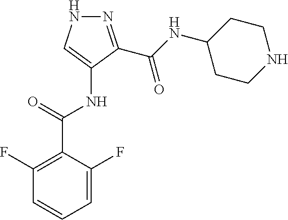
N1=C(C(NC2CCNCC2)=O)C(NC(C2=C(F)C=CC=C2F)=O)=CN1
